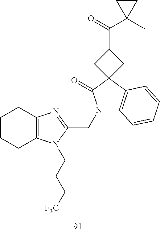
C1CCC2=C(C1)N=C(CN1C3=C(C4(C1=O)CC(C(=O)C1(C)CC1)C4)C=CC=C3)N2CCC[F3C]
